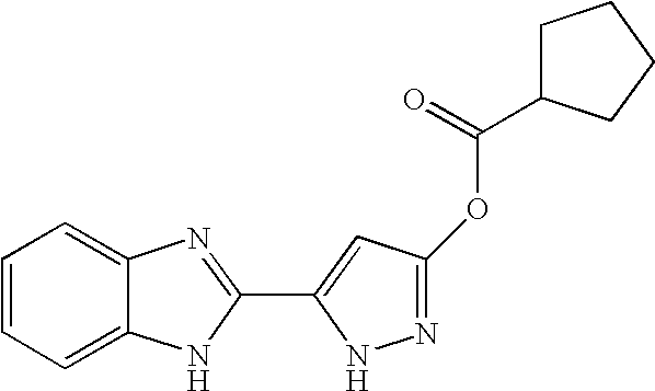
C1=CC=C2C(=C1)N=C(C1=CC(OC(=O)C3CCCC3)=NN1)N2
